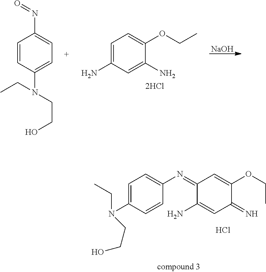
C1=CC(N(CCO)CC)=CC=C1N=O.[NaOH].C1=C(N)C=C(N)C(OCC)=C1.C1=C(N(CC)CCO)C=CC(N=C2C(N)=CC(=N)C(OCC)=C2)=C1.Cl
